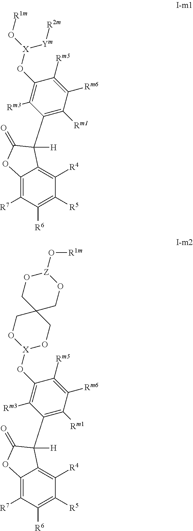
C12=C([R7])C([R6])=C([R5])C([R4])=C1C([H])(C1=C([Rm1])C([Rm6])=C([Rm5])C(O[X]([Ym][R2m])O[R1m])=C1[Rm3])C(=O)O2.C12=C([R7])C([R6])=C([R5])C([R4])=C1C([H])(C1=C([Rm1])C([Rm6])=C([Rm5])C(O[X]3OCC4(CO3)CO[Z](O[R1m])OC4)=C1[Rm3])C(=O)O2
